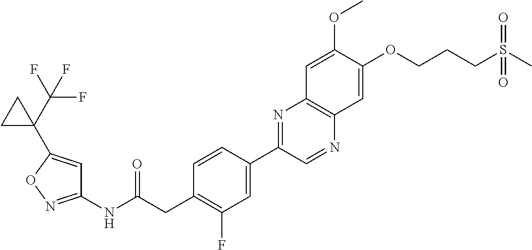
C1(NC(CC2=C(F)C=C(C3=NC4=C(N=C3)C=C(OCCCS(C)(=O)=O)C(OC)=C4)C=C2)=O)=NOC(C2(C(F)(F)F)CC2)=C1
